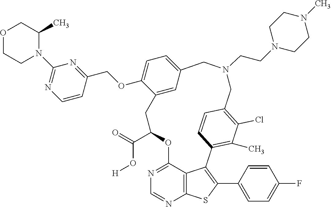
O(C1=CC=C2C=C1CC(C(O[H])=O)OC1=NC=NC3=C1C(=C(C1=CC=C(F)C=C1)S3)C1=C(C)C(Cl)=C(C=C1)CN(CCN1CCN(C)CC1)C2)CC1=NC(N2CCOCC2C)=NC=C1
